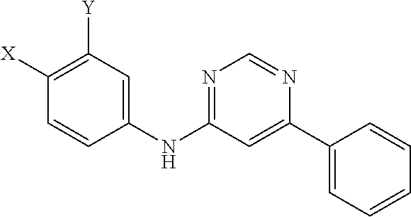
C1([X])=C([Y])C=C(NC2=NC=NC(C3=CC=CC=C3)=C2)C=C1
